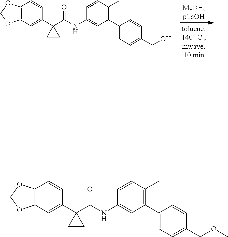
C12=C(C=C(C3(C(NC4=CC(C5=CC=C(CO)C=C5)=C(C)C=C4)=O)CC3)C=C1)OCO2.C12=C(C=C(C3(C(NC4=CC(C5=CC=C(COC)C=C5)=C(C)C=C4)=O)CC3)C=C1)OCO2
